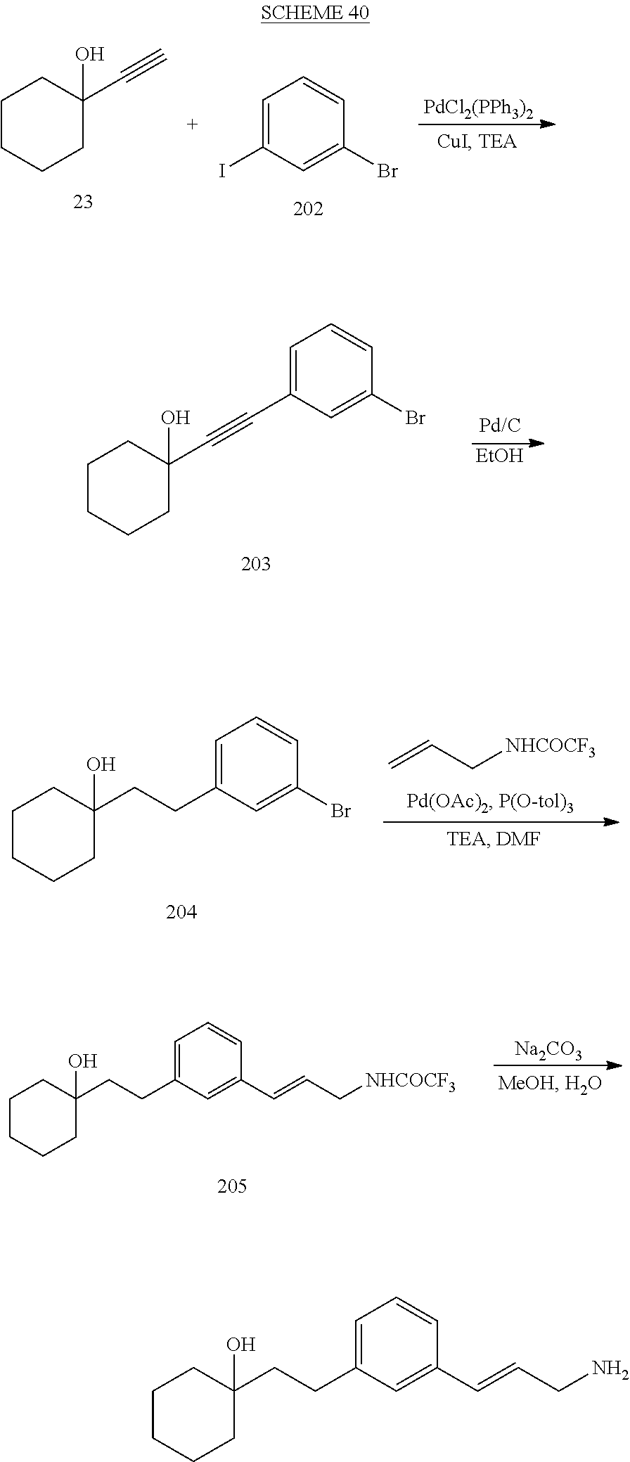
C1CCCC(O)(C#C)C1.C1=C(I)C=C(Br)C=C1.[PdCl2(PPh3)2].C1CCCC(O)(CCC2=CC=CC(Br)=C2)C1.C=CC[NHCOCF3].C1CCCC(O)(CCC2=CC=CC(C=CC[NHCOCF3])=C2)C1.[Na2CO3].C1CCCC(O)(CCC2=CC=CC(C=CCN)=C2)C1.C1CCCC(O)(C#CC2=CC=CC(Br)=C2)C1.[EtOH]
